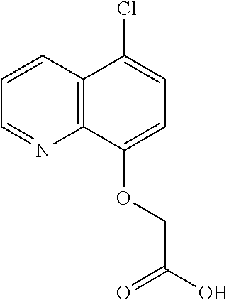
C1=CC2=C(N=C1)C(OCC(O)=O)=CC=C2Cl
